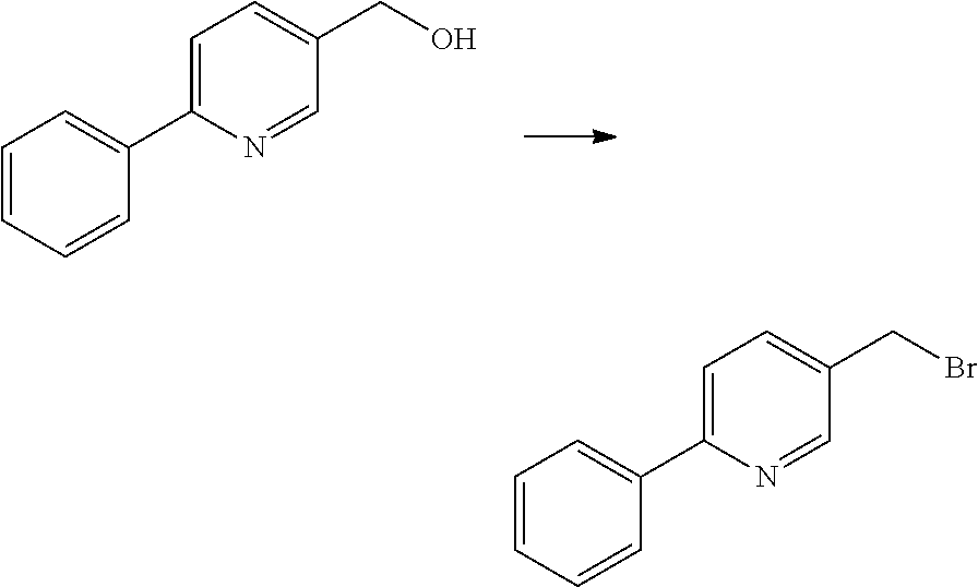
C1=C(C2=CC=CC=C2)N=CC(CO)=C1.C1=C(C2=CC=CC=C2)N=CC(CBr)=C1
